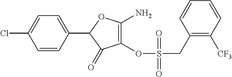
C1(C2=CC=C(Cl)C=C2)C(=O)C(OS(CC2=C([CF3])C=CC=C2)(=O)=O)=C(N)O1
